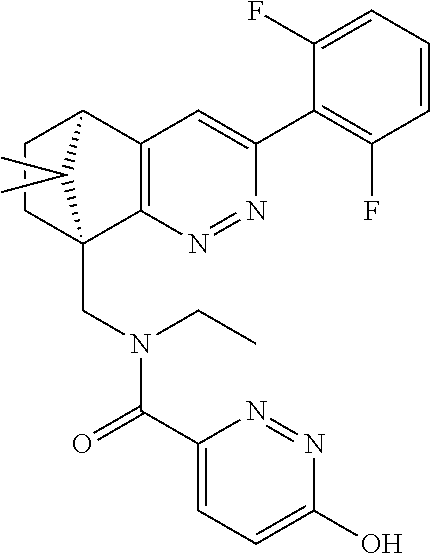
N1=NC2=C(C=C1C1=C(F)C=CC=C1F)C1CCC2(CN(C(C2=CC=C(O)N=N2)=O)CC)C1(C)C
